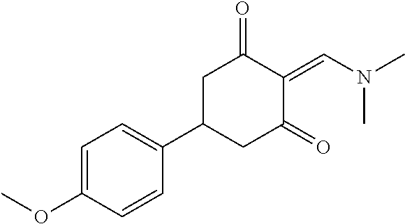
C1C(C2=CC=C(OC)C=C2)CC(=O)C(=CN(C)C)C1=O
